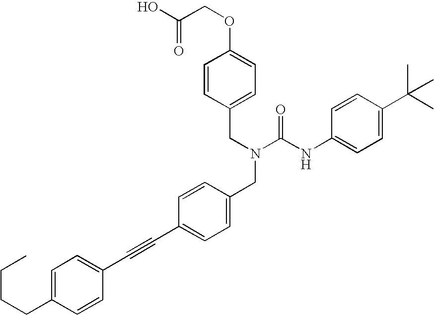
OC(=O)COC1=CC=C(CN(CC2=CC=C(C#CC3=CC=C(CCCC)C=C3)C=C2)C(NC2=CC=C(C(C)(C)C)C=C2)=O)C=C1
